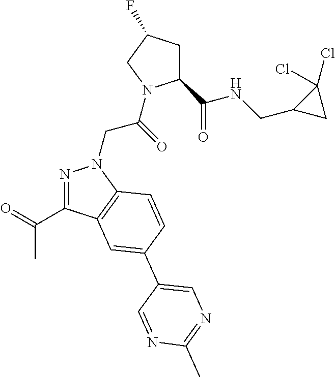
C1(C(NCC2CC2(Cl)Cl)=O)CC(F)CN1C(CN1N=C(C(C)=O)C2=C1C=CC(C1=CN=C(C)N=C1)=C2)=O
